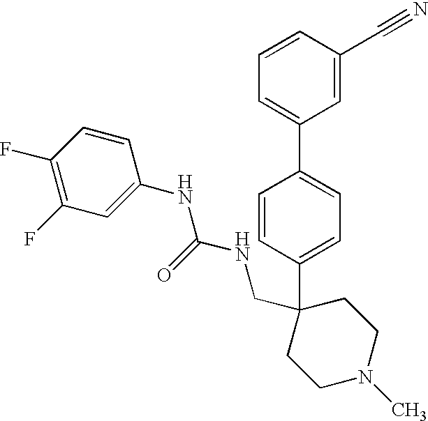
C1=C(C2(CNC(NC3=CC(F)=C(F)C=C3)=O)CCN(C)CC2)C=CC(C2=CC=CC(C#N)=C2)=C1
